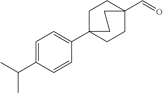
CC(C1=CC=C(C23CCC(C=O)(CC2)CC3)C=C1)C
